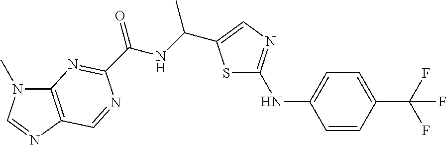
S1C(NC2=CC=C(C(F)(F)F)C=C2)=NC=C1C(NC(=O)C1=NC2=C(N=CN2C)C=N1)C
